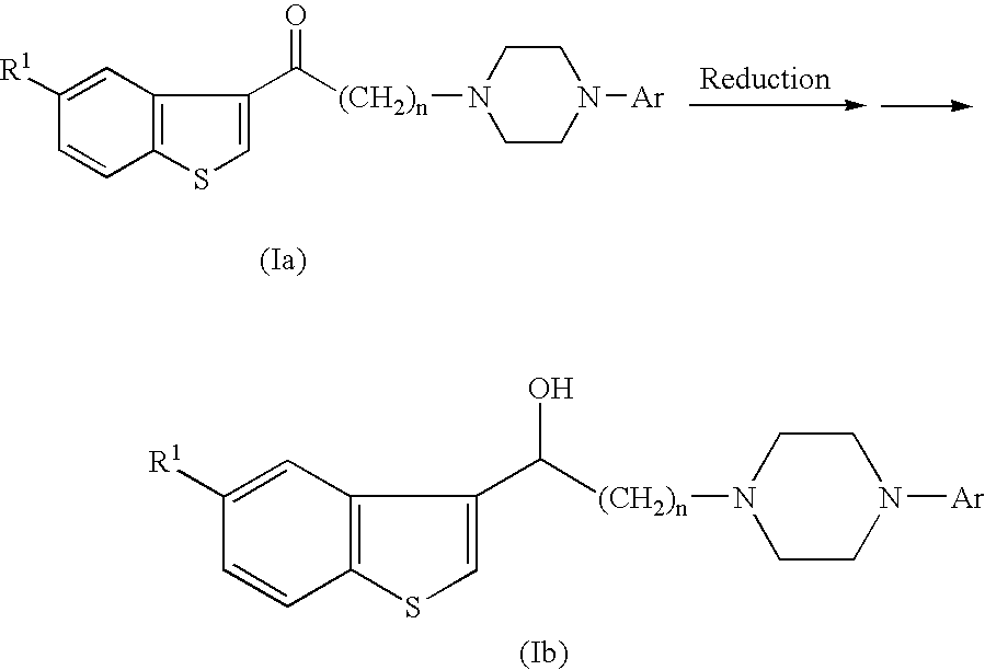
C1([R1])=CC2=C(C=C1)SC=C2C([(CH2)n]N1CCN([Ar])CC1)=O.C1([R1])=CC2=C(C=C1)SC=C2C([(CH2)n]N1CCN([Ar])CC1)O
